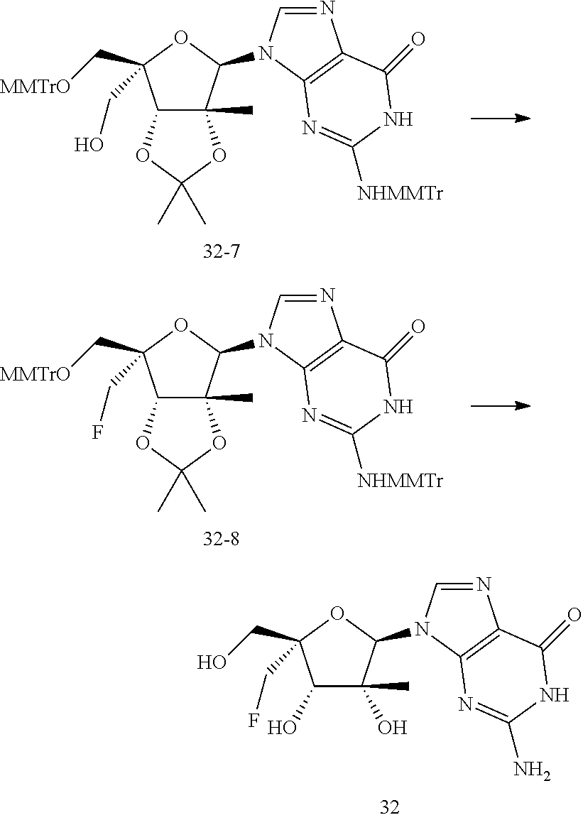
C1(O)C(C)(O)C(N2C=NC3=C2N=C(N)NC3=O)OC1(CO)CF.C12C(C)(C(N3C=NC4=C3N=C([NHMMTr])NC4=O)OC1(C[MMTrO])CO)OC(C)(C)O2.C12C(C)(C(N3C=NC4=C3N=C([NHMMTr])NC4=O)OC1(C[MMTrO])CF)OC(C)(C)O2
